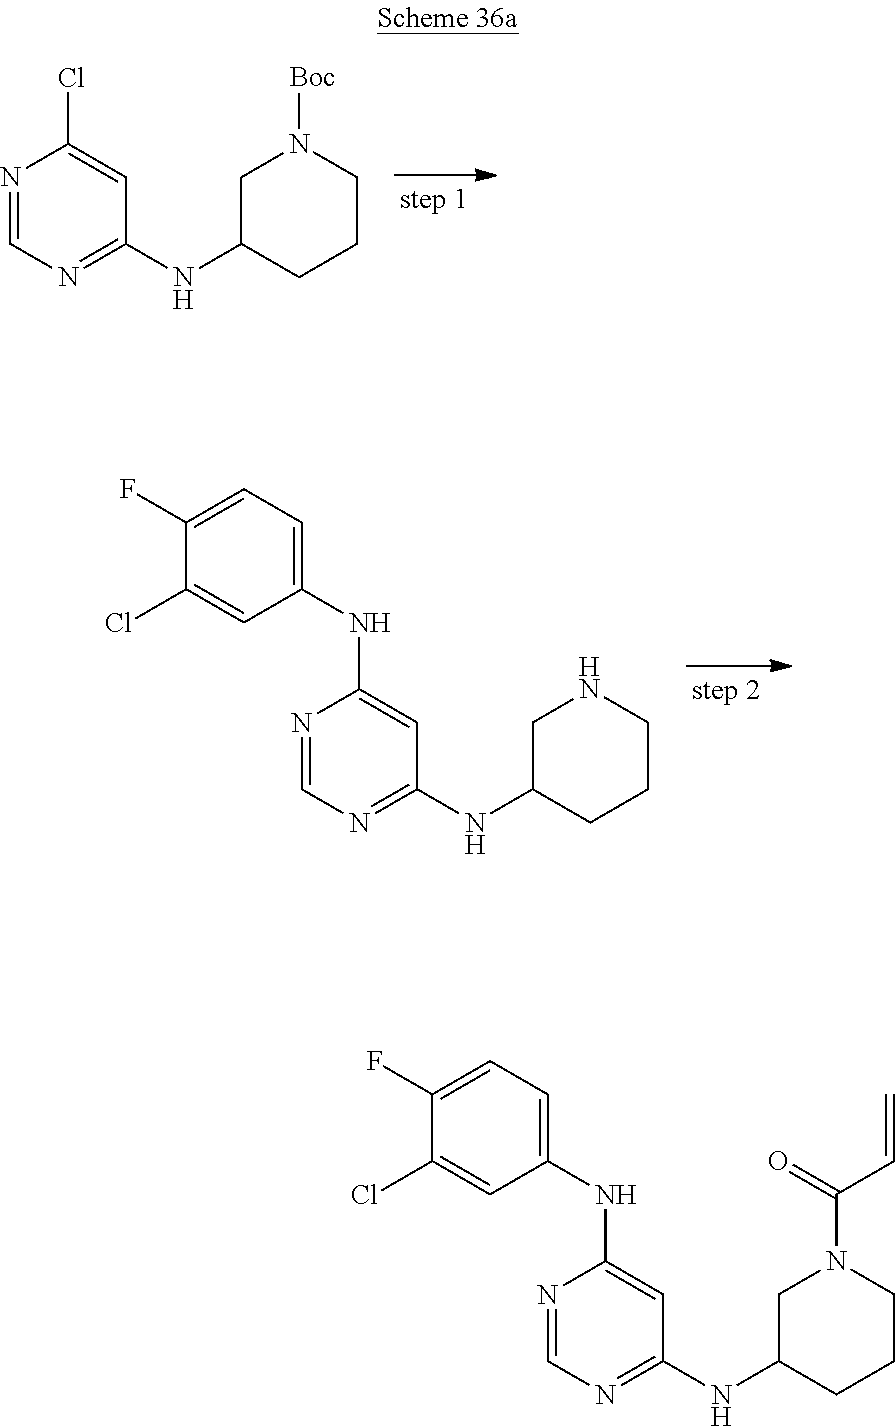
N1=CN=C(NC2CN([Boc])CCC2)C=C1Cl.N1=CN=C(NC2CNCCC2)C=C1NC1=CC=C(F)C(Cl)=C1.N1=CN=C(NC2CN(C(=O)C=C)CCC2)C=C1NC1=CC=C(F)C(Cl)=C1
